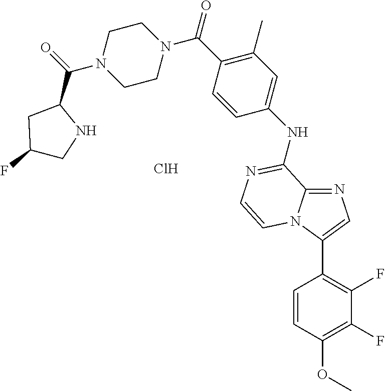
C1CN(C(C2CC(F)CN2)=O)CCN1C(C1=C(C)C=C(NC2=NC=CN3C(C4=C(F)C(F)=C(OC)C=C4)=CN=C32)C=C1)=O.Cl
